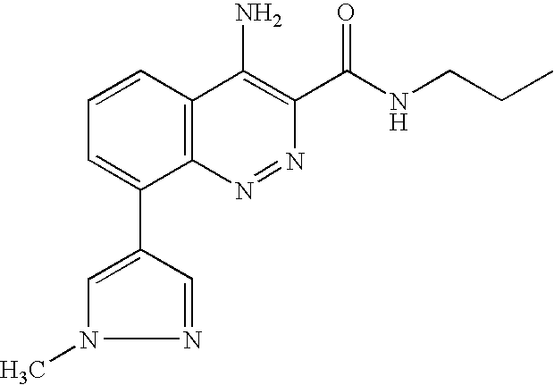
C1(C2=CN(C)N=C2)=CC=CC2=C1N=NC(C(NCCC)=O)=C2N
